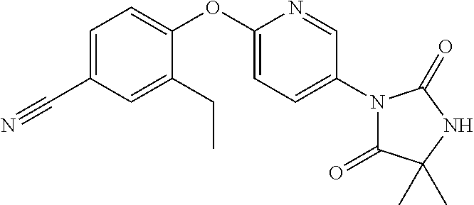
C1=C(OC2=CC=C(C#N)C=C2CC)N=CC(N2C(=O)C(C)(C)NC2=O)=C1
